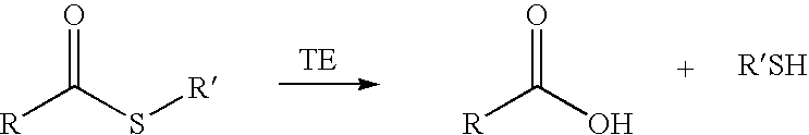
[R]C(S[R])=O.[R]C(O)=O
